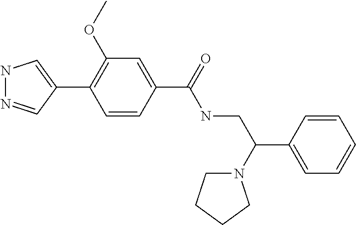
N1N=CC(C2=C(OC)C=C(C(NCC(C3=CC=CC=C3)N3CCCC3)=O)C=C2)=C1
